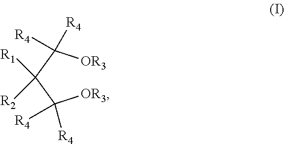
[OR3]C(C(C([OR3])([R4])[R4])([R2])[R1])([R4])[R4]
